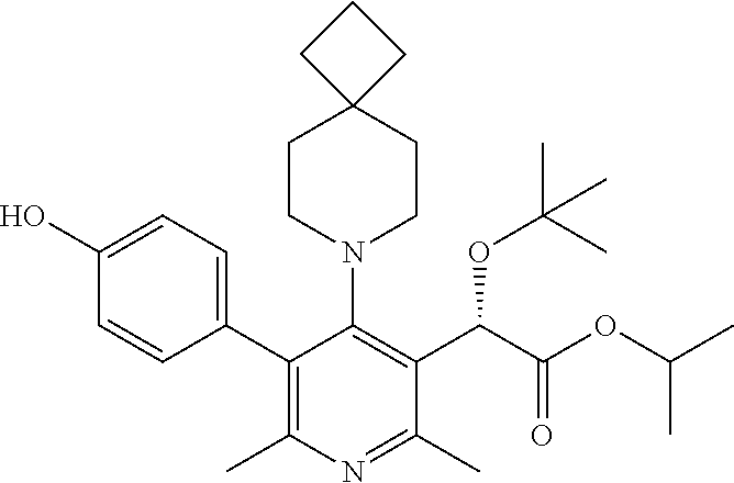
C1(C2=C(C)N=C(C)C(C(C(OC(C)C)=O)OC(C)(C)C)=C2N2CCC3(CC2)CCC3)=CC=C(O)C=C1
